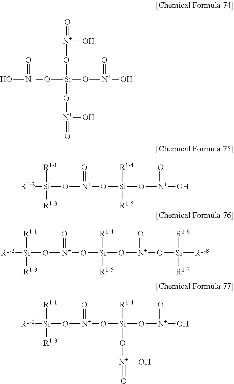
O[N+](O[Si](O[N+](O)=O)(O[N+](=O)O)O[N+](=O)O)=O.[R1-2][Si]([R1-1])(O[N+](O[Si]([R1-4])(O[N+](=O)O)[R1-5])=O)[R1-3].[R1-2][Si]([R1-1])(O[N+](O[Si]([R1-4])(O[N+](=O)O[Si]([R1-8])([R1-6])[R1-7])[R1-5])=O)[R1-3].[R1-2][Si]([R1-1])(O[N+](O[Si]([R1-4])(O[N+](=O)O)O[N+](=O)O)=O)[R1-3]
